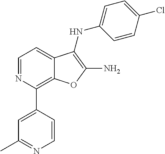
C1=NC(C2=CC(C)=NC=C2)=C2C(=C1)C(NC1=CC=C(Cl)C=C1)=C(N)O2
